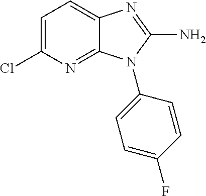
C1=C(Cl)N=C2C(=C1)N=C(N)N2C1=CC=C(F)C=C1
